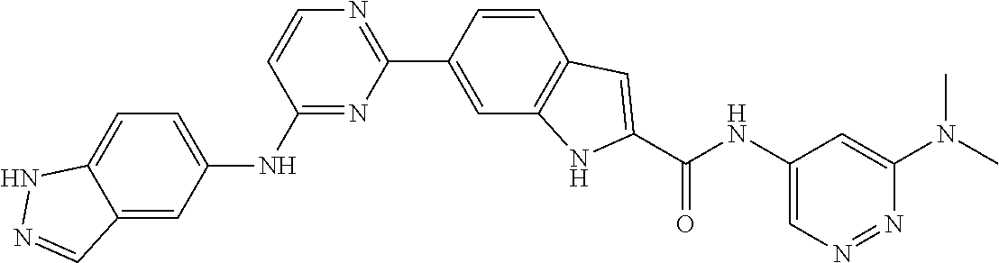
C1=CC(NC2=CC=C3C(=C2)C=NN3)=NC(C2=CC3=C(C=C2)C=C(C(NC2=CN=NC(N(C)C)=C2)=O)N3)=N1
